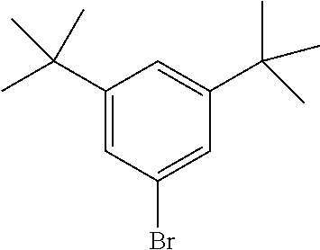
C1(C(C)(C)C)=CC(Br)=CC(C(C)(C)C)=C1
